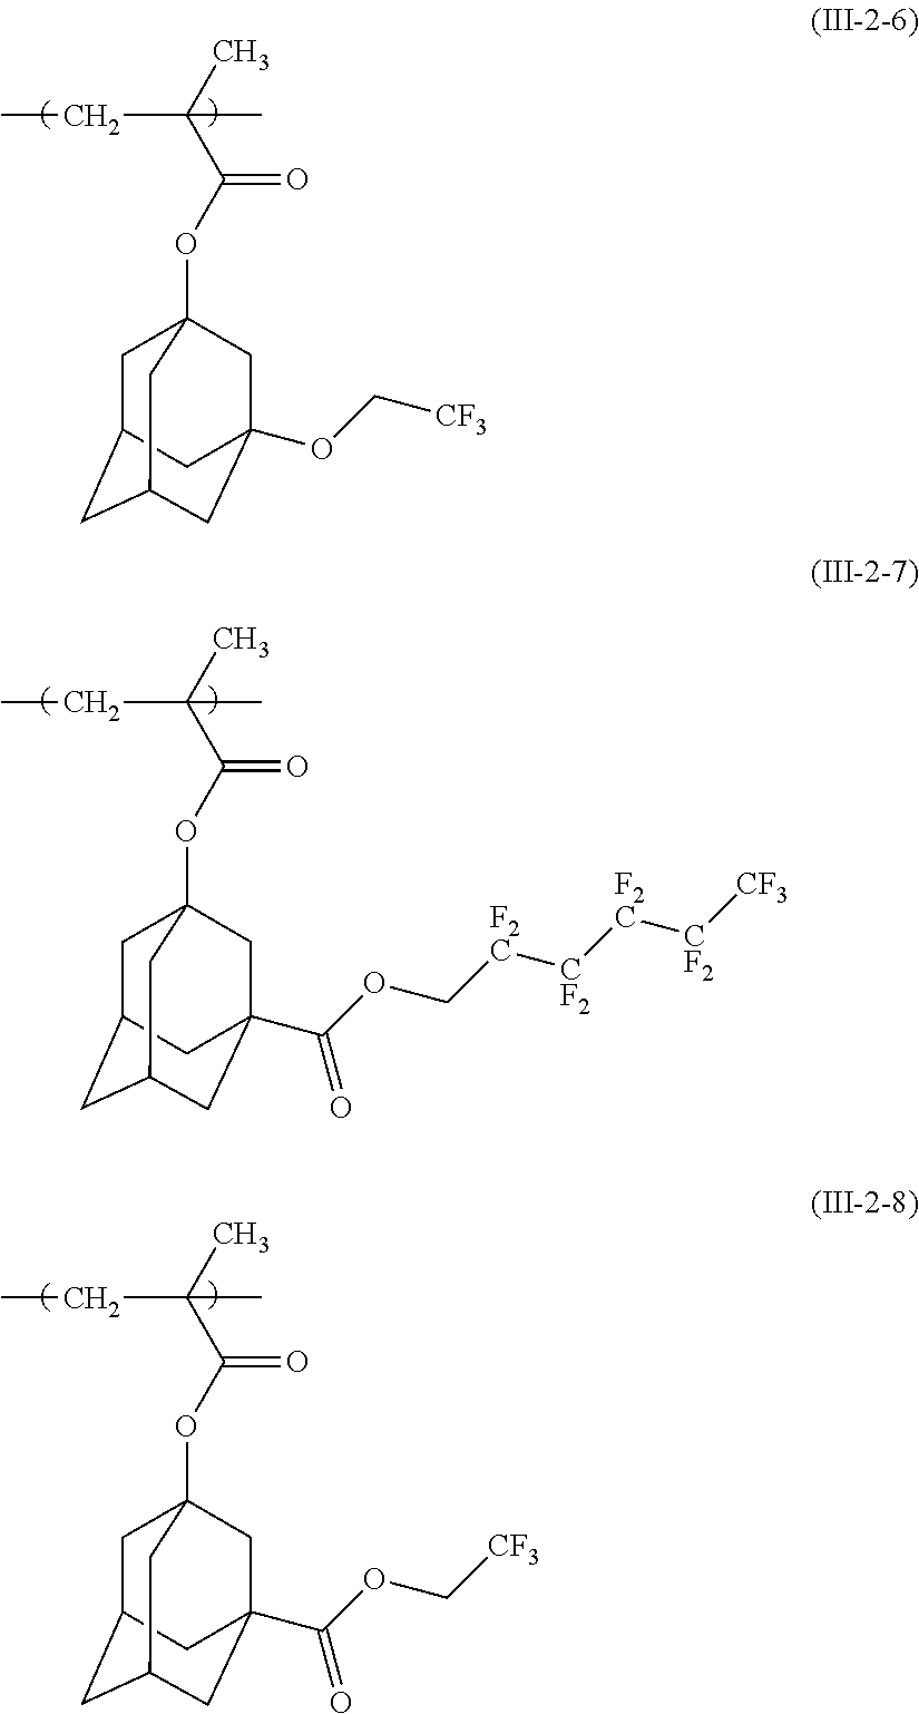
C1C2CC3CC(OC[CF3])(CC1(OC(C(C)(C)CC)=O)C3)C2.C1C2CC3CC(C(OC[F2C][CF2][F2C][CF2][CF3])=O)(CC1(OC(C(C)(C)CC)=O)C3)C2.C1C2CC3CC(C(OC[CF3])=O)(CC1(OC(C(C)(C)CC)=O)C3)C2
